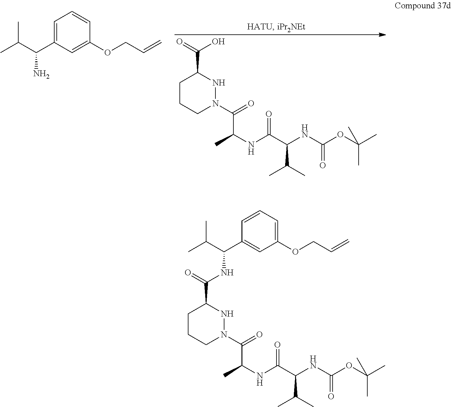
C1CCN(C(=O)C(NC(C(NC(OC(C)(C)C)=O)C(C)C)=O)C)NC1C(=O)O.C1=C(C(C(C)C)N)C=C(OCC=C)C=C1.C1CCN(C(=O)C(NC(C(NC(OC(C)(C)C)=O)C(C)C)=O)C)NC1C(=O)NC(C1=CC(OCC=C)=CC=C1)C(C)C
